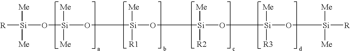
[R][Si]([Me])([Me])O[Si]([Me])([Me])O[Si]([Me])([R1])O[Si]([Me])([R2])O[Si]([Me])([R3])O[Si]([R])([Me])[Me]
